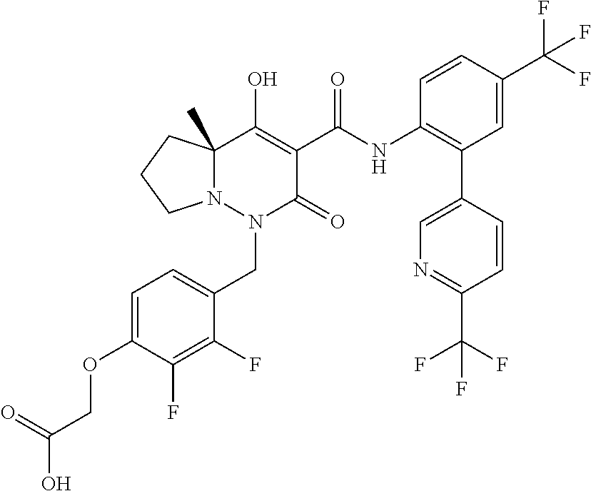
C1(NC(=O)C2=C(O)C3(C)N(N(CC4=CC=C(OCC(O)=O)C(F)=C4F)C2=O)CCC3)=C(C2=CN=C(C(F)(F)F)C=C2)C=C(C(F)(F)F)C=C1
